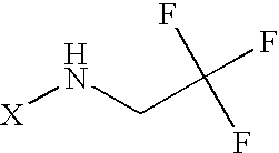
[X]NCC(F)(F)F
